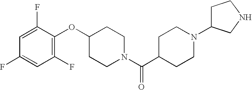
C1(OC2=C(F)C=C(F)C=C2F)CCN(C(C2CCN(C3CCNC3)CC2)=O)CC1
